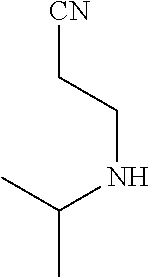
CC(NCC[CN])C
